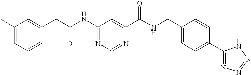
C1(C)=CC=CC(CC(NC2=NC=NC(C(NCC3=CC=C(C4=NN=NN4)C=C3)=O)=C2)=O)=C1
